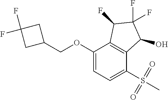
O(C1=CC=C(S(C)(=O)=O)C2=C1C(F)C(F)(F)C2O)CC1CC(F)(F)C1
